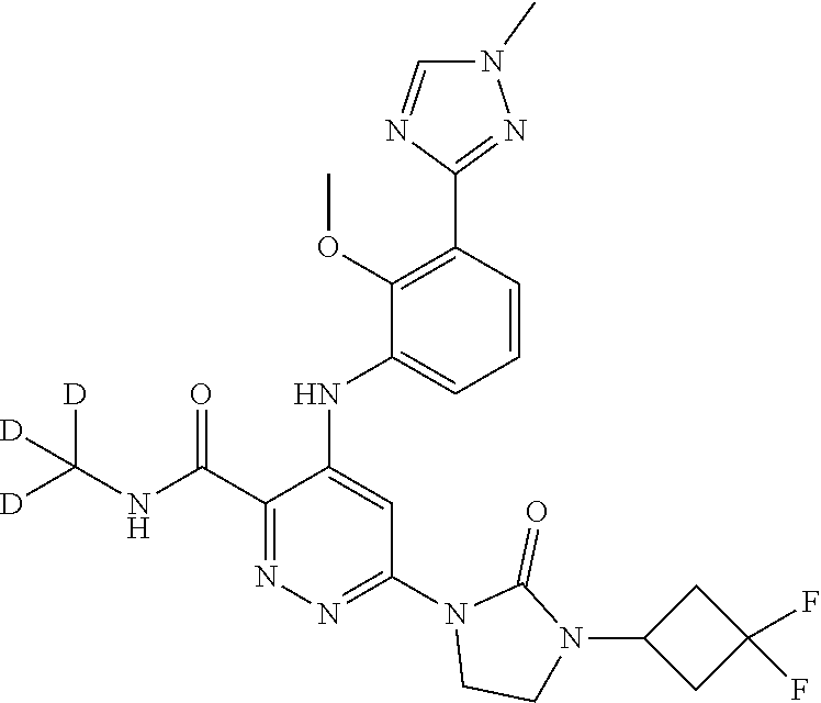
C1(C(NC([D])([D])[D])=O)=NN=C(N2CCN(C3CC(F)(F)C3)C2=O)C=C1NC1=CC=CC(C2=NN(C)C=N2)=C1OC
